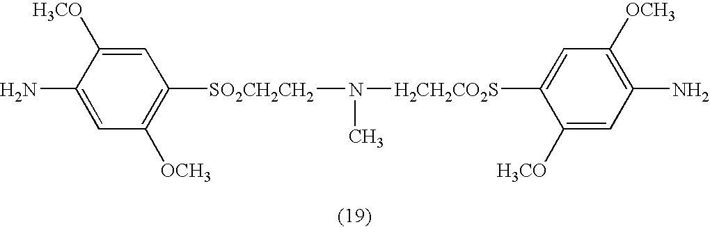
N(C)([H2CH2CO2S]C1=CC([OCH3])=C(N)C=C1[H3CO])[SO2CH2CH2]C1=C([OCH3])C=C(N)C([H3CO])=C1
